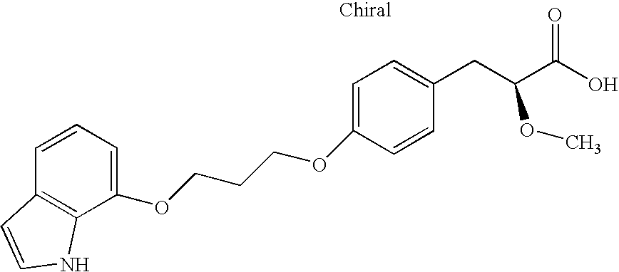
O(C1=CC=C(CC(C(O)=O)OC)C=C1)CCCOC1=CC=CC2=C1NC=C2
